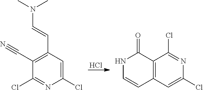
C1(Cl)=CC(C=CN(C)C)=C(C#N)C(Cl)=N1.C1(Cl)=CC2=C(C(Cl)=N1)C(=O)NC=C2.Cl
